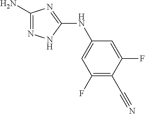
C1(N)=NNC(NC2=CC(F)=C(C#N)C(F)=C2)=N1
